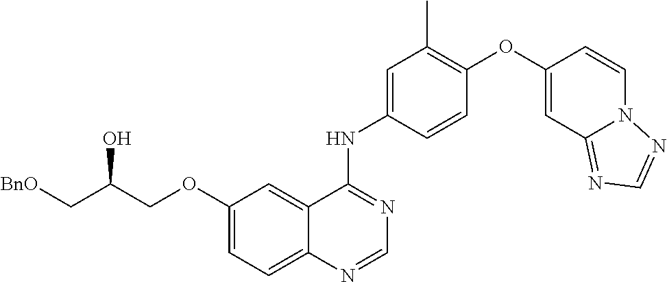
C12=CC=C(OCC(C[BnO])O)C=C1C(NC1=CC(C)=C(OC3=CC4=NC=NN4C=C3)C=C1)=NC=N2
